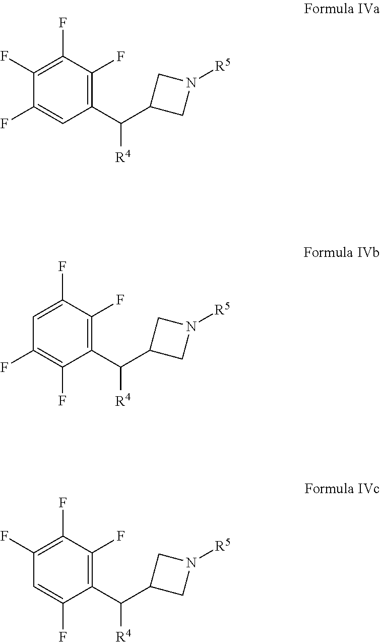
C1(C(C2CN([R5])C2)[R4])=C(F)C(F)=C(F)C(F)=C1.C1(C(C2CN([R5])C2)[R4])=C(F)C(F)=CC(F)=C1F.C1(C(C2CN([R5])C2)[R4])=C(F)C(F)=C(F)C=C1F
